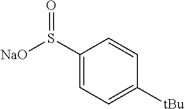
C1(S([NaO])=O)=CC=C([tBu])C=C1
